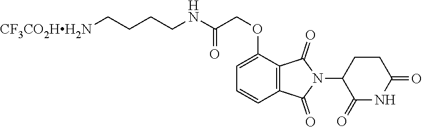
C(NC(=O)COC1=CC=CC2=C1C(=O)N(C1C(=O)NC(=O)CC1)C2=O)CCC[CF3CO2HH2N]
